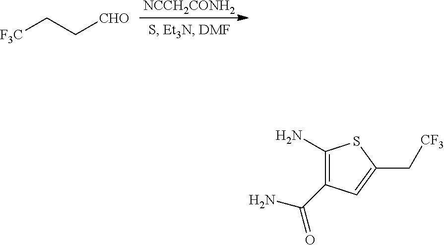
[NCCH2CONH2].[F3C]CC[CHO].C1(N)=C(C(N)=O)C=C(C[CF3])S1
